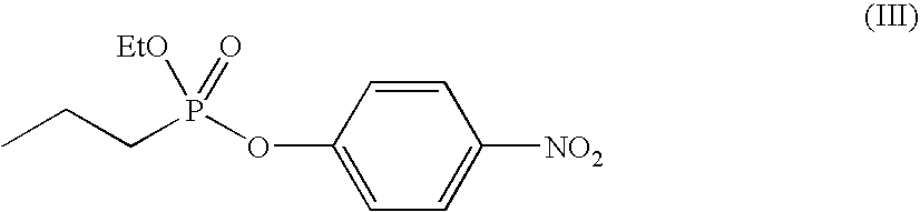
C1=CC(OP(CCC)(=O)[EtO])=CC=C1[NO2]
